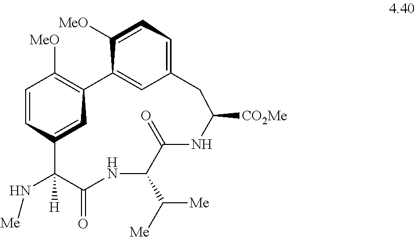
C1=CC2=CC(=C1[MeO])C1=CC(=CC=C1[MeO])CC([CO2Me])NC(=O)C(C([Me])[Me])NC(=O)C2(N[Me])[H]
